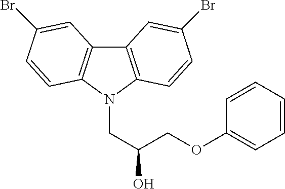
C12=C(N(CC(COC3=CC=CC=C3)O)C3=C1C=C(Br)C=C3)C=CC(Br)=C2
